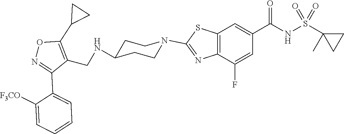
C1CC(NCC2=C(C3CC3)ON=C2C2=CC=CC=C2[F3CO])CCN1C1=NC2=C(C=C(C(NS(C3(C)CC3)(=O)=O)=O)C=C2F)S1
